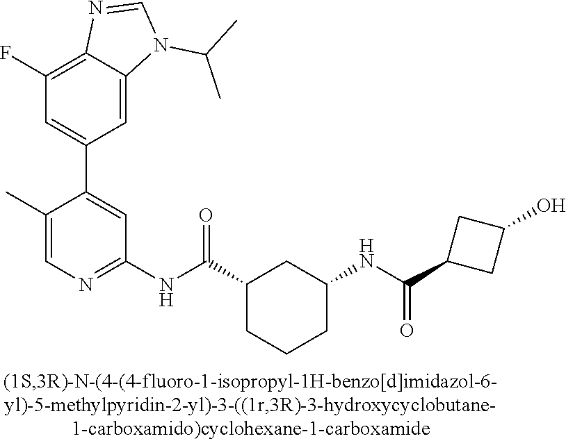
C1(F)=C2C(=CC(C3=CC(NC(C4CCCC(NC(=O)C5CC(O)C5)C4)=O)=NC=C3C)=C1)N(C(C)C)C=N2
